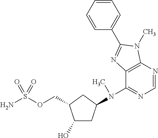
C1(O)CC(N(C2=NC=NC3=C2N=C(C2=CC=CC=C2)N3C)C)CC1COS(N)(=O)=O
